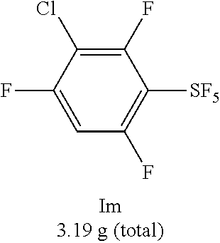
C1(F)=C(Cl)C(F)=CC(F)=C1[SF5]
